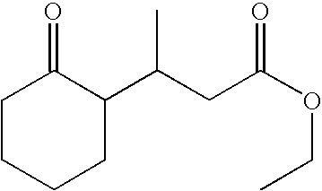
C1CCCC(C(CC(OCC)=O)C)C1=O
